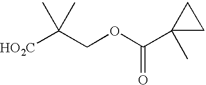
[HO2C]C(COC(C1(C)CC1)=O)(C)C
